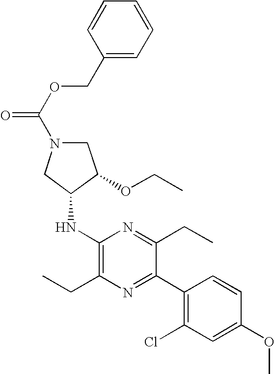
C1(NC2CN(C(=O)OCC3=CC=CC=C3)CC2OCC)=C(CC)N=C(C2=C(Cl)C=C(OC)C=C2)C(CC)=N1
